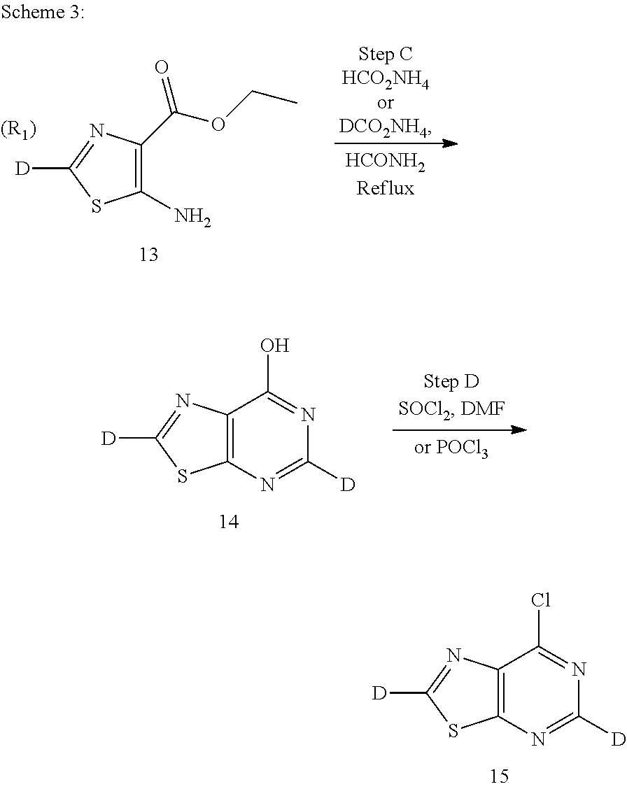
C12=C(N=C([D])S1)C(O)=NC([D])=N2.C12=C(N=C([D])S1)C(Cl)=NC([D])=N2.C1(N)=C(C(=O)OCC)N=C([D])S1.[(R1)]
